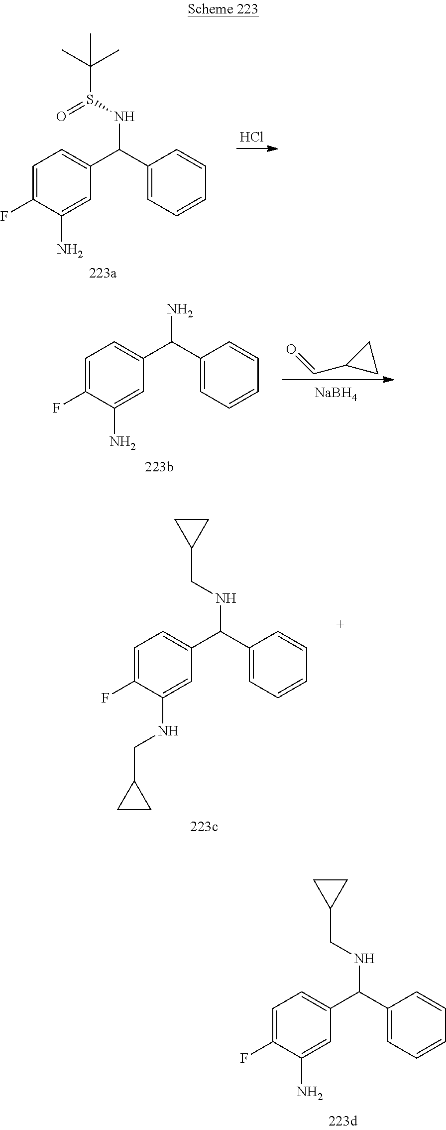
C1=CC=C(C(C2=CC=C(F)C(N)=C2)NS(C(C)(C)C)=O)C=C1.Cl.C1=CC=C(C(C2=CC=C(F)C(N)=C2)N)C=C1.O=CC1CC1.[NaBH4].C1=CC=C(C(C2=CC=C(F)C(NCC3CC3)=C2)NCC2CC2)C=C1.C1=CC=C(C(C2=CC=C(F)C(N)=C2)NCC2CC2)C=C1
